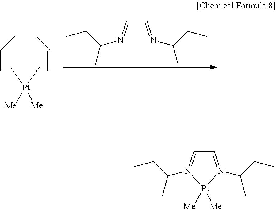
C(=C)CCC=C.C[Pt](C)([Me])[Me].C(C=NC(CC)C)=NC(CC)C.C1=N(C(CC)C)[Pt]([Me])([Me])N(C(CC)C)=C1
